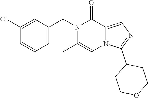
C1=C(CN2C(C)=CN3C(=CN=C3C3CCOCC3)C2=O)C=C(Cl)C=C1
